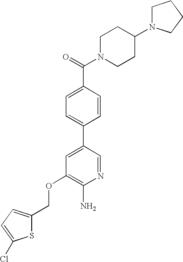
C(OC1=C(N)N=CC(C2=CC=C(C(=O)N3CCC(N4CCCC4)CC3)C=C2)=C1)C1=CC=C(Cl)S1
